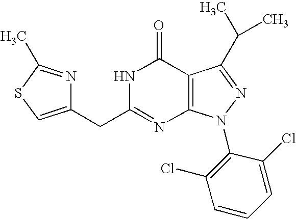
C(C1=NC2=C(C(=O)N1)C(C(C)C)=NN2C1=C(Cl)C=CC=C1Cl)C1=CSC(C)=N1
